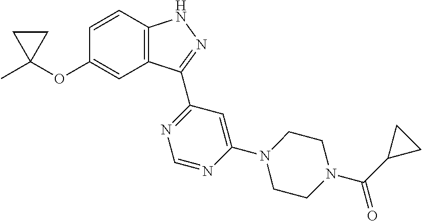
C1C(C)(OC2=CC3=C(C=C2)NN=C3C2=NC=NC(N3CCN(C(=O)C4CC4)CC3)=C2)C1
